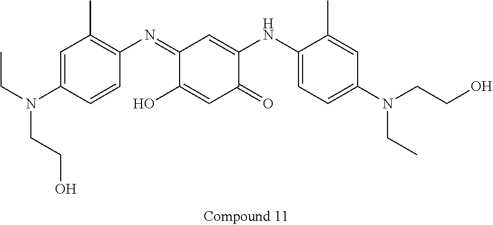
C1=C(N(CC)CCO)C=CC(N=C2C(O)=CC(=O)C(NC3=CC=C(N(CCO)CC)C=C3C)=C2)=C1C
